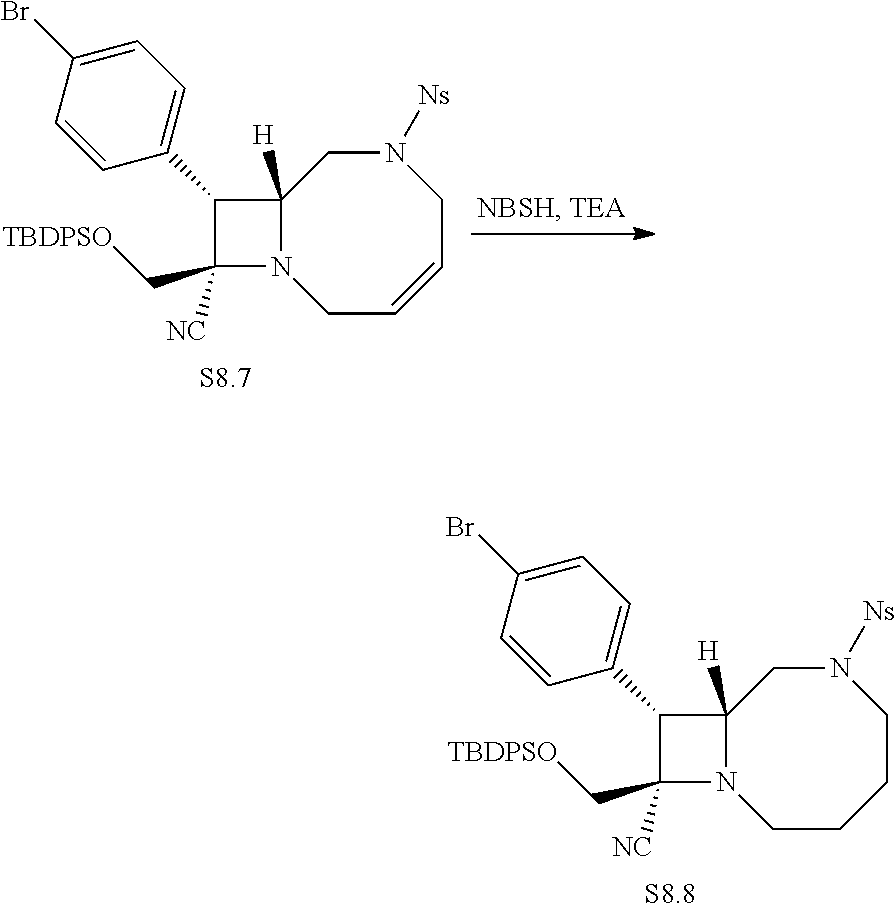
C1C2([H])N(CCCCN1[Ns])C(C[TBDPSO])([NC])C2C1=CC=C(Br)C=C1.C1C2([H])N(CC=CCN1[Ns])C(C[TBDPSO])([NC])C2C1=CC=C(Br)C=C1
